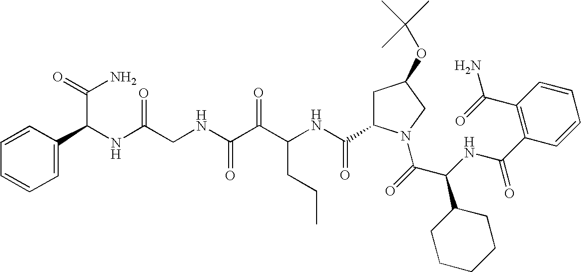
C(NC(C(=O)N1CC(OC(C)(C)C)CC1C(NC(C(C(NCC(NC(C(N)=O)C1=CC=CC=C1)=O)=O)=O)CCC)=O)C1CCCCC1)(=O)C1=C(C(=O)N)C=CC=C1
